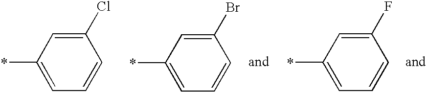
C1=C(Br)C=CC=C1*.C1=C(F)C=CC=C1*.C1=C(Cl)C=CC=C1*
